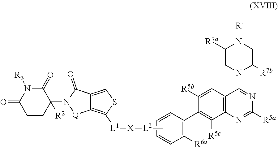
C1([R7a])CN(C2=NC([R5a])=NC3=C2C=C([R5b])C(C2=C([R6a])C=CC=C2)=C3[R5c])C([R7b])CN1[R4].C[L2][X][L1]C1=C2C(=CS1)C(=O)N(C1([R2])C(=O)N([R3])C(=O)CC1)[Q]2
